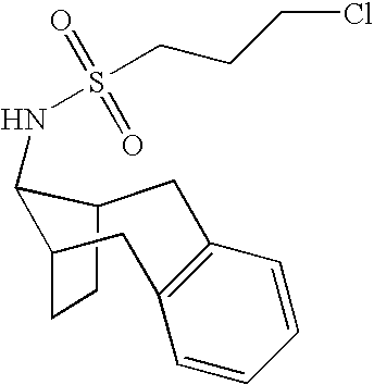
C12CCC(CC3=C(C=CC=C3)C1)C2NS(CCCCl)(=O)=O
